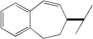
C1=CC=C2C(=C1)C=CC(C(C)C)CC2
